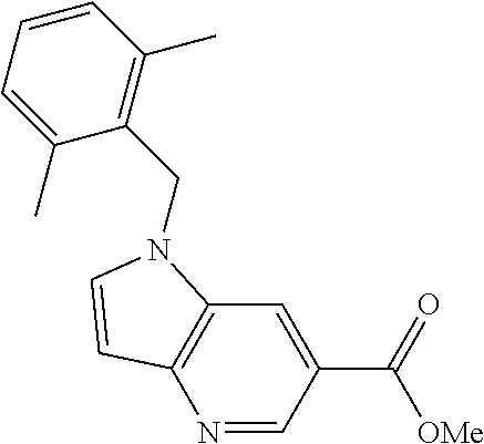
N1=CC(C(=O)[OMe])=CC2=C1C=CN2CC1=C(C)C=CC=C1C
